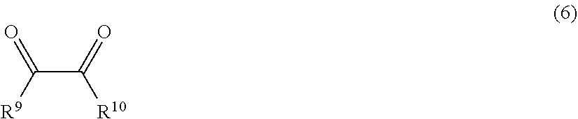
O=C(C(=O)[R10])[R9]
